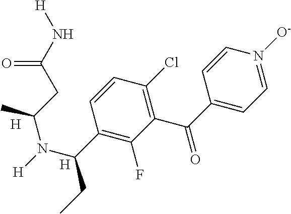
[H].[H].C1=N([O-])C=CC(C(=O)C2=C(Cl)C=CC(C(N([H])C(CC(N[H])=O)C)CC)=C2F)=C1
